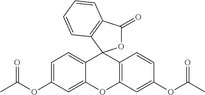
C12=CC=C(OC(C)=O)C=C1OC1=C(C=CC(OC(C)=O)=C1)C21OC(=O)C2=C1C=CC=C2
